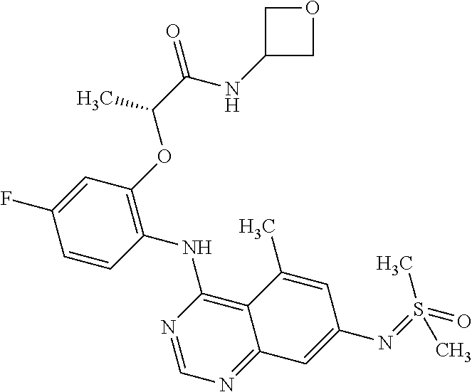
C1=CC(NC2=C3C(=NC=N2)C=C(N=S(=O)(C)C)C=C3C)=C(OC(C(NC2COC2)=O)C)C=C1F
